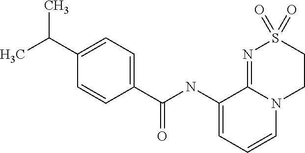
C1(C(NC2=CC=CN3C2=NS(=O)(=O)CC3)=O)=CC=C(C(C)C)C=C1
